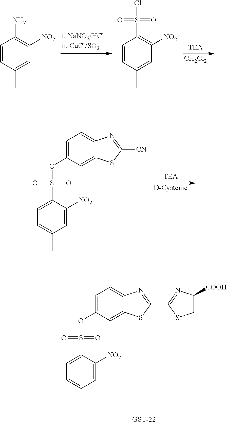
C1=C(S(=O)(=O)OC2=CC=C3C(=C2)SC(C2=NC([COOH])CS2)=N3)C([NO2])=CC(C)=C1.[CH2Cl2].C1=CC(C)=CC([NO2])=C1N.C1=CC(C)=CC([NO2])=C1S(=O)(=O)Cl.[D-Cysteine].C1=C(S(=O)(=O)OC2=CC=C3C(=C2)SC([CN])=N3)C([NO2])=CC(C)=C1
